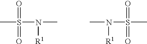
CS(N(C)[R1])(=O)=O.N(S(C)(=O)=O)(C)[R1]
